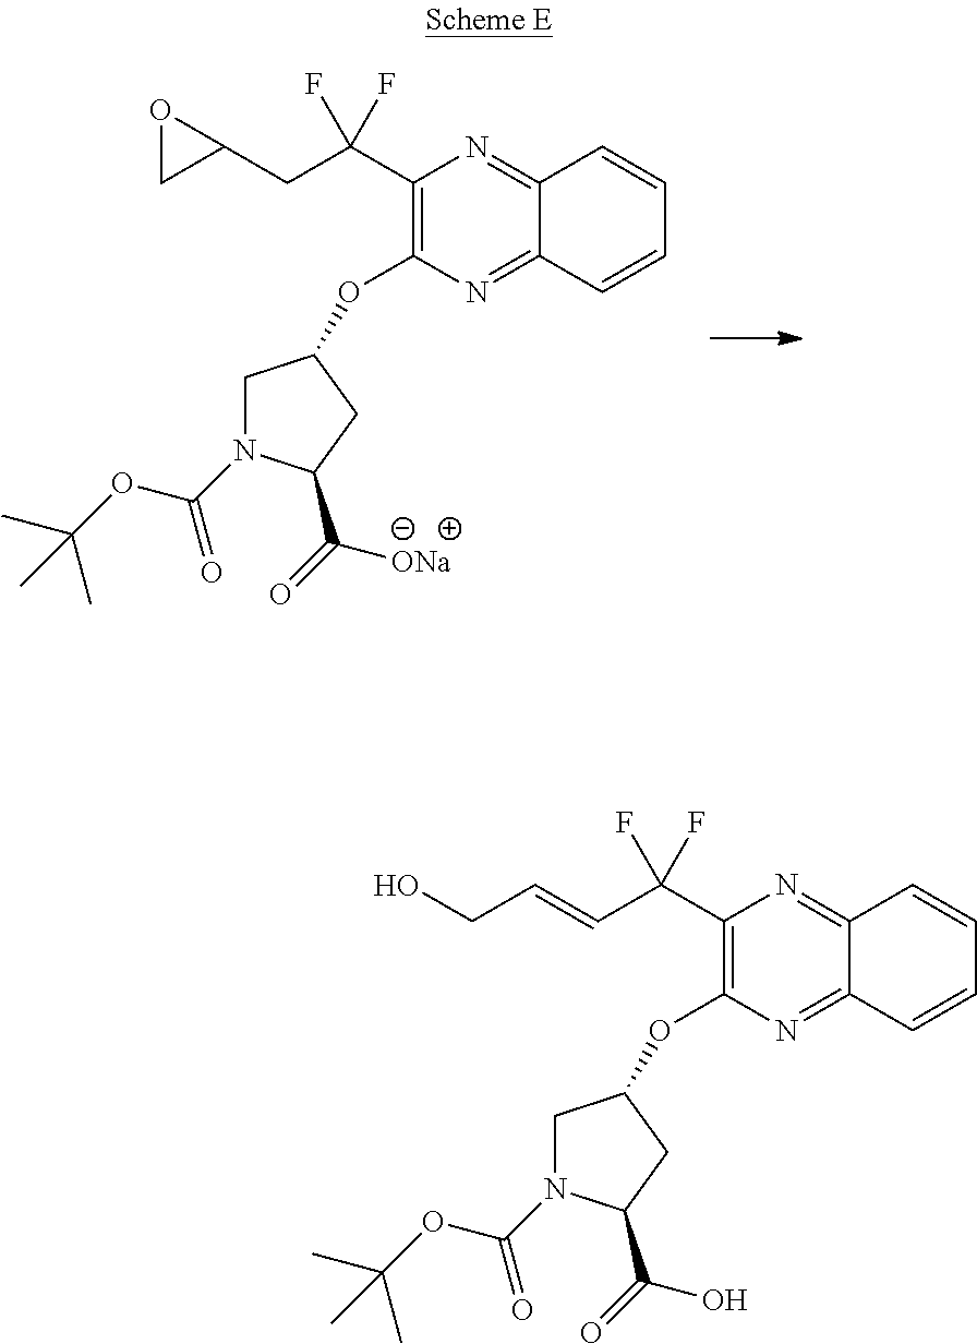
N1(C(OC(C)(C)C)=O)CC(OC2=C(C(CC3OC3)(F)F)N=C3C(=N2)C=CC=C3)CC1C([ONa])=O.O(C1=C(C(C=CCO)(F)F)N=C2C(=N1)C=CC=C2)C1CN(C(OC(C)(C)C)=O)C(C(O)=O)C1
